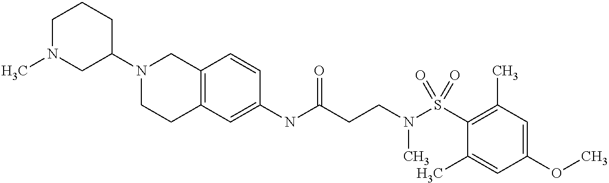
C12=C(C=C(NC(CCN(S(C3=C(C)C=C(OC)C=C3C)(=O)=O)C)=O)C=C1)CCN(C1CCCN(C)C1)C2
